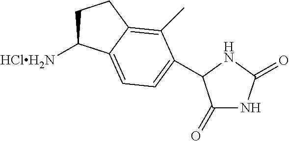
C1C([HClH2N])C2=CC=C(C3C(=O)NC(=O)N3)C(C)=C2C1
